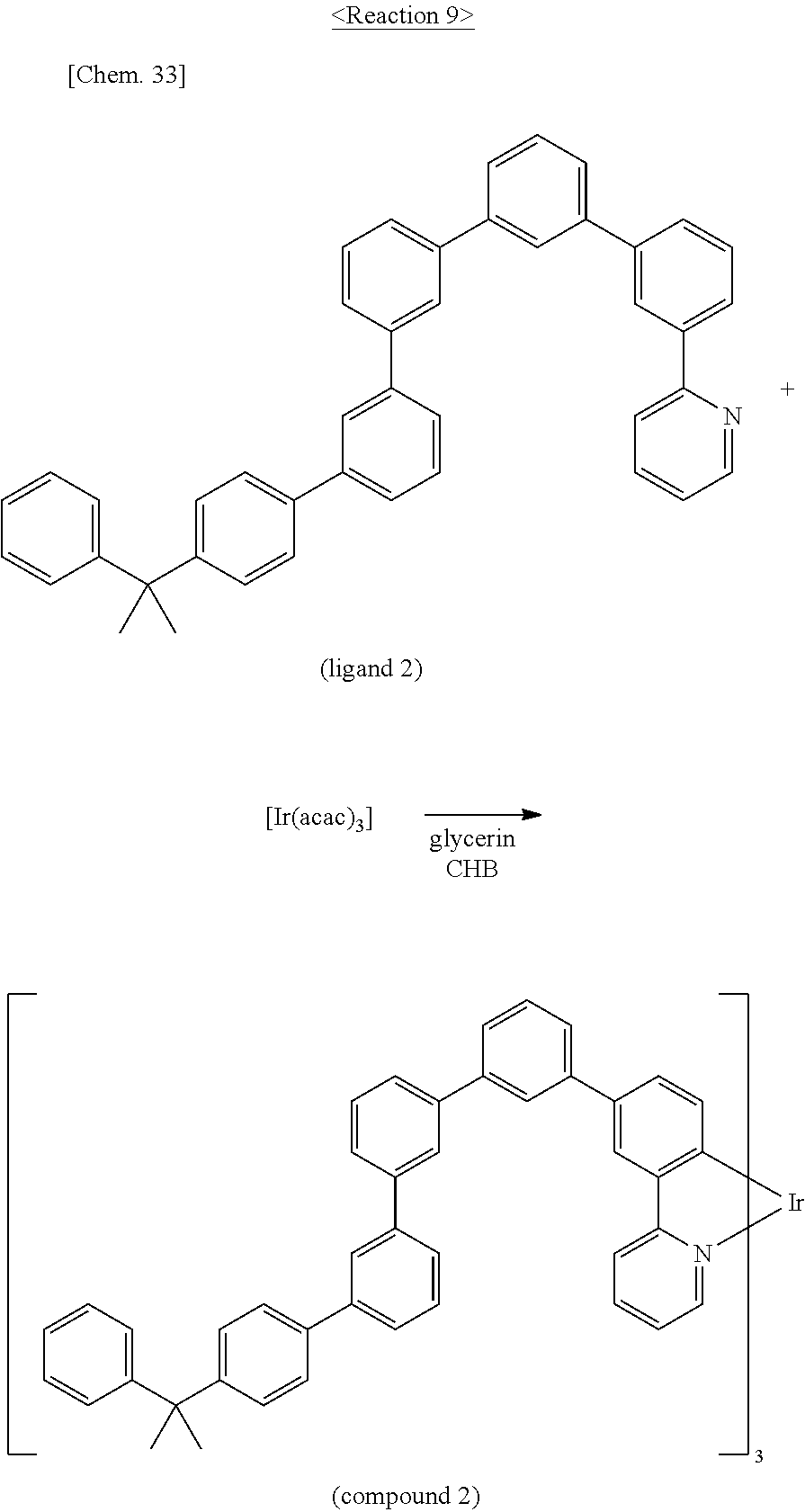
C1=CC(C2=CC(C3=CC=C(C(C4=CC=CC=C4)(C)C)C=C3)=CC=C2)=CC(C2=CC(C3=CC4=C(C=C3)[Ir]N3=CC=CC=C43)=CC=C2)=C1.C1=CC(C2=CC(C3=CC=C(C(C4=CC=CC=C4)(C)C)C=C3)=CC=C2)=CC(C2=CC(C3=CC(C4=CC=CC=N4)=CC=C3)=CC=C2)=C1
